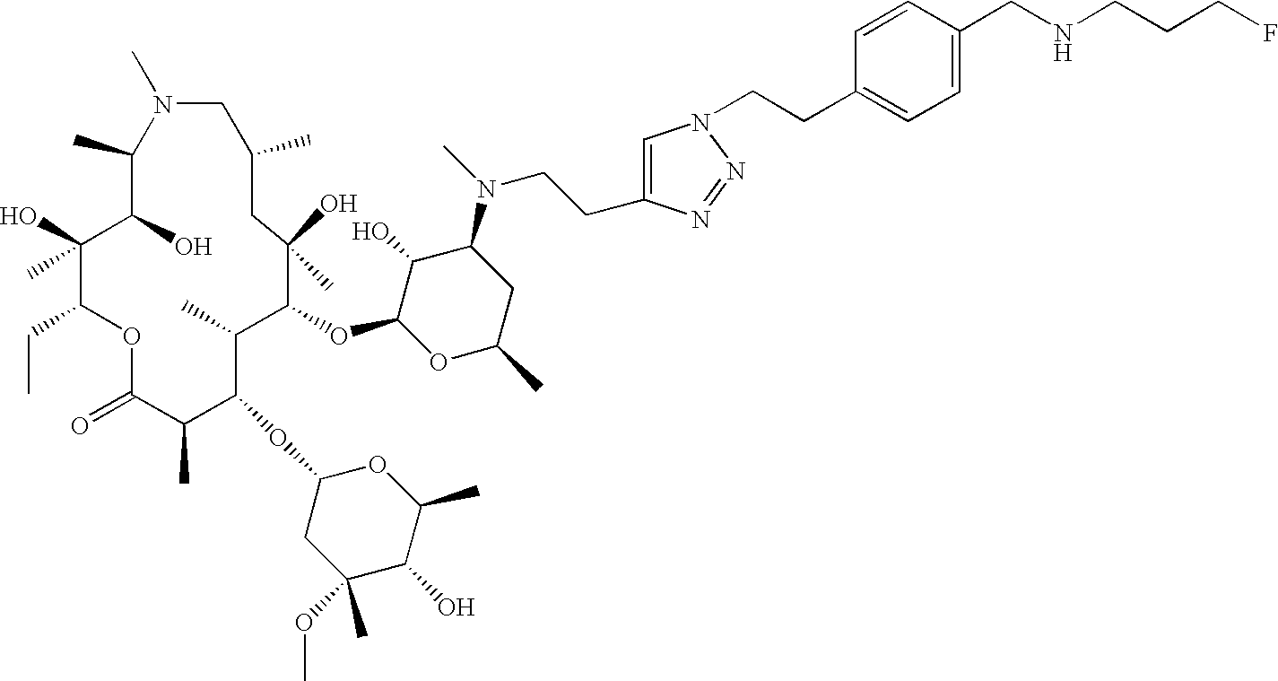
C1(C)C(O)C(O)(C)C(CC)OC(=O)C(C)C(OC2CC(C)(OC)C(O)C(C)O2)C(C)C(OC2OC(C)CC(N(C)CCC3=CN(CCC4=CC=C(CNCCCF)C=C4)N=N3)C2O)C(O)(C)CC(C)CN1C
